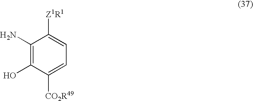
C1(N)=C(O)C([CO2R49])=CC=C1[Z1R1]
